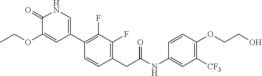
C1(C2=CNC(=O)C(OCC)=C2)=C(F)C(F)=C(CC(NC2=CC([CF3])=C(OCCO)C=C2)=O)C=C1
